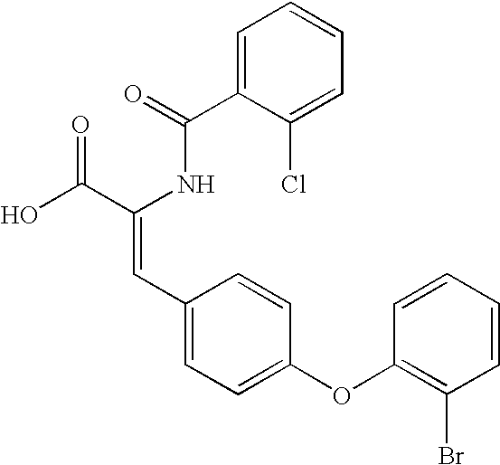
C1=C(C(=O)NC(C(O)=O)=CC2=CC=C(OC3=C(Br)C=CC=C3)C=C2)C(Cl)=CC=C1
